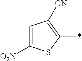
C1=C([O2N])SC(*)=C1[CN]
